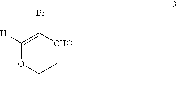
C(OC(C)C)(=C([CHO])Br)[H]
